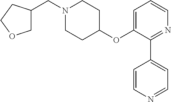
C1C(CN2CCC(OC3=CC=CN=C3C3=CC=NC=C3)CC2)CCO1
